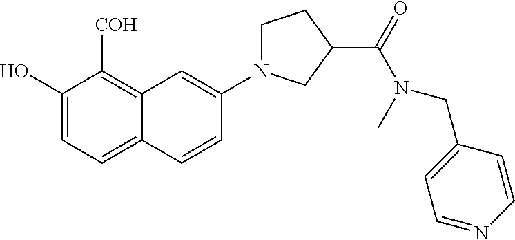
C1(O)=CC=C2C(=C1[COH])C=C(N1CCC(C(N(C)CC3=CC=NC=C3)=O)C1)C=C2
